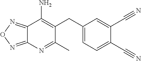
C12=NON=C1N=C(C)C(CC1=CC=C(C#N)C(C#N)=C1)=C2N
